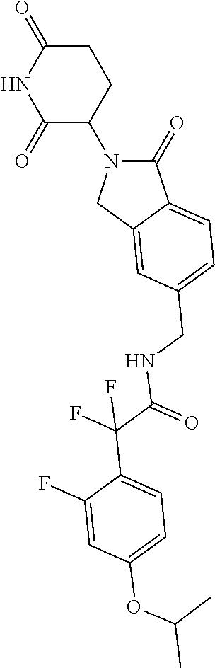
C1(=O)N(C2CCC(=O)NC2=O)CC2=CC(CNC(C(C3=CC=C(OC(C)C)C=C3F)(F)F)=O)=CC=C12
